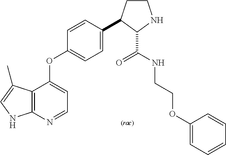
C12=C(N=CC=C1OC1=CC=C(C3CCNC3C(=O)NCCOC3=CC=CC=C3)C=C1)NC=C2C
